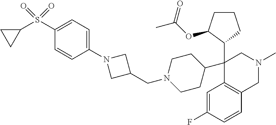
C1=C(F)C=CC2=C1C(C1CCN(CC3CN(C4=CC=C(S(C5CC5)(=O)=O)C=C4)C3)CC1)(C1C(OC(C)=O)CCC1)CN(C)C2
